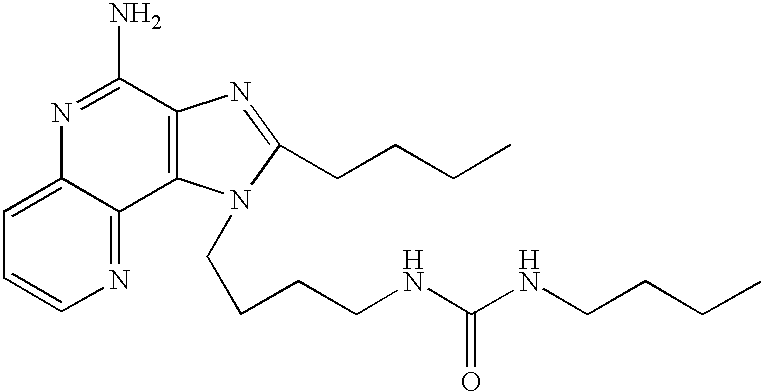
C1=C2C(=NC=C1)C1=C(C(N)=N2)N=C(CCCC)N1CCCCNC(NCCCC)=O
